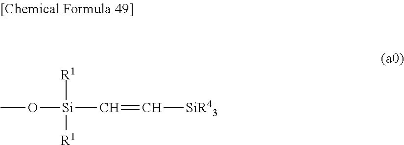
CO[Si](C=C[SiR43])([R1])[R1]
